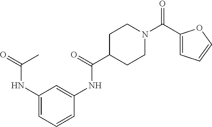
C1(C(N2CCC(C(NC3=CC(NC(=O)C)=CC=C3)=O)CC2)=O)=CC=CO1
